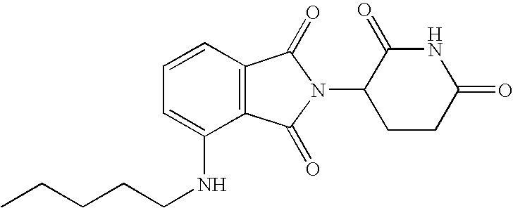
C1=CC=C(NCCCCC)C2=C1C(=O)N(C1CCC(=O)NC1=O)C2=O
